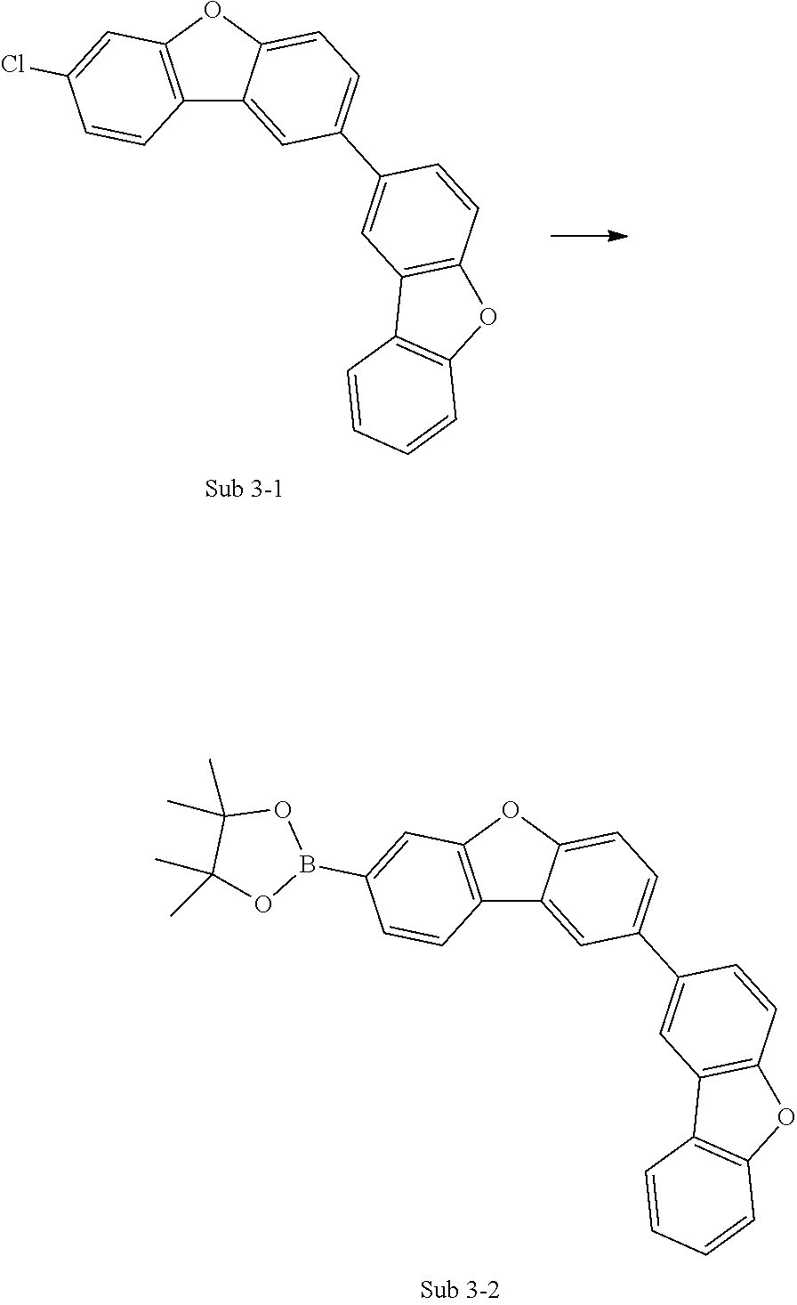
C12=C(OC3=CC=C(C4=CC5=C(C=C4)OC4=C5C=CC=C4)C=C13)C=C(B1OC(C)(C)C(C)(C)O1)C=C2.C12=C(OC3=CC=C(C4=CC5=C(C=C4)OC4=C5C=CC=C4)C=C13)C=C(Cl)C=C2
